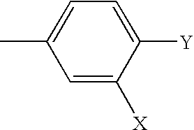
C1=C([X])C([Y])=CC=C1C
